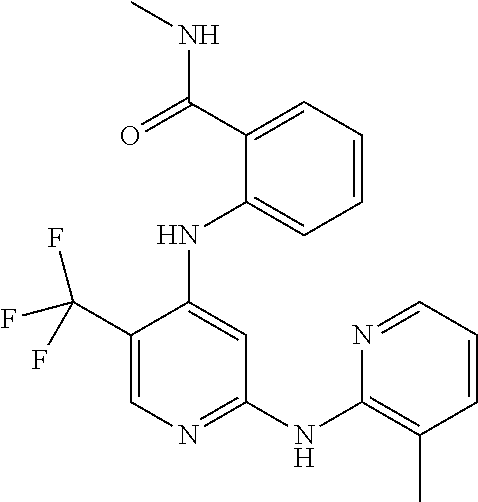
C1(C(F)(F)F)=CN=C(NC2=C(C)C=CC=N2)C=C1NC1=CC=CC=C1C(NC)=O
